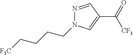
C1(C(=O)[CF3])=CN(CCCC[F3C])N=C1
